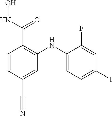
C1=CC(C#N)=CC(NC2=CC=C(I)C=C2F)=C1C(NO)=O
